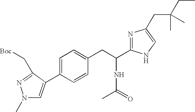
C1(C2=CN(C)N=C2C[Boc])=CC=C(CC(C2=NC(CC(CC)(C)C)=CN2)NC(C)=O)C=C1
